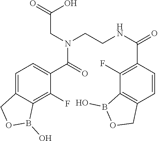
OB1OCC2=C1C(F)=C(C(NCCN(C(C1=CC=C3COB(O)C3=C1F)=O)CC(=O)O)=O)C=C2
